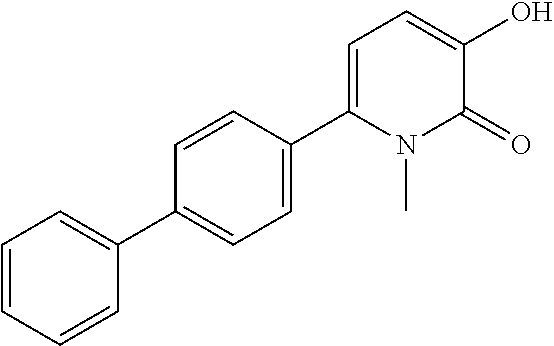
C1=CC=CC(C2=CC=C(C3=CC=C(O)C(=O)N3C)C=C2)=C1
